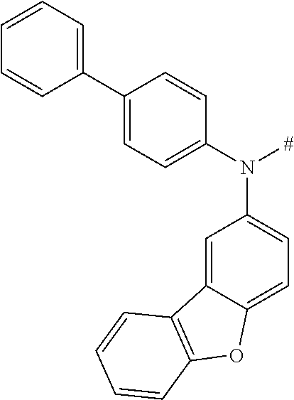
C1(C2=CC=CC=C2)=CC=C(N([#])C2=CC=C3C(=C2)C2=C(O3)C=CC=C2)C=C1
